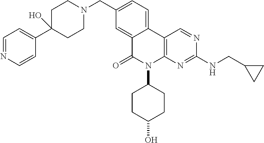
C1C(C2=CC=NC=C2)(O)CCN(CC2=CC=C3C(=C2)C(=O)N(C2CCC(O)CC2)C2=C3C=NC(NCC3CC3)=N2)C1
